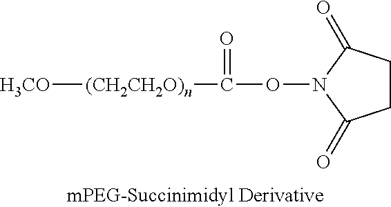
O(N1C(=O)CCC1=O)C(=O)[(CH2CH2O)n][H3CO]
